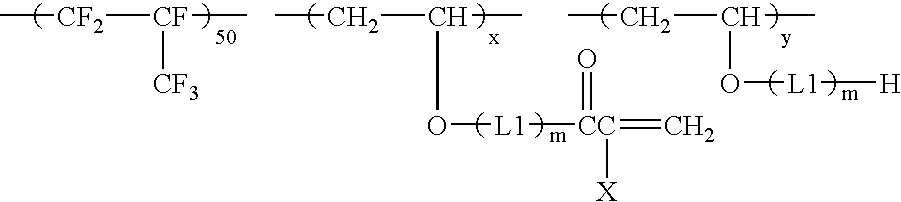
[CF2]([CF](C)[CF3])C.C(C(C)O[L1][CC](=O)(=C)[X])C.C(C(C)O[L1][H])C
